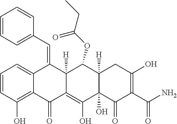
C1=CC(O)=C2C(=C1)C(=CC1=CC=CC=C1)C1([H])C(=C(O)C3(O)C([H])(C1OC(CC)=O)CC(O)=C(C(N)=O)C3=O)C2=O
